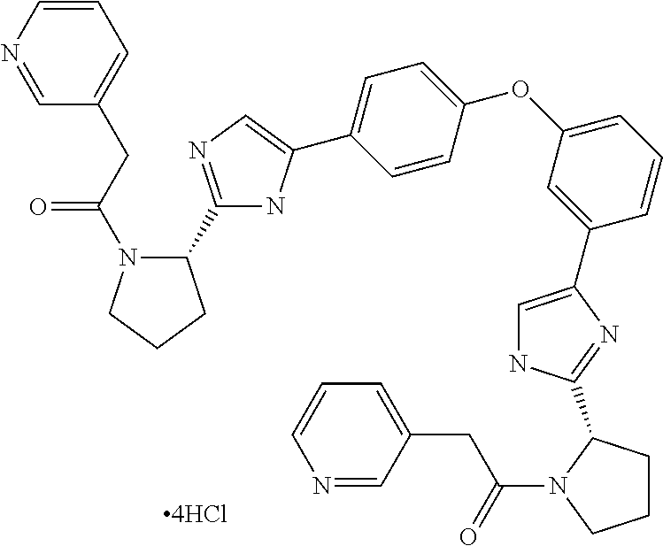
C1=CN=CC(CC(=O)N2C(C3=NC=C(C4=CC=C(OC5=CC=CC(C6=CNC(C7CCCN7C(=O)CC7=CC=CN=C7)=N6)=C5)C=C4)N3)CCC2)=C1
